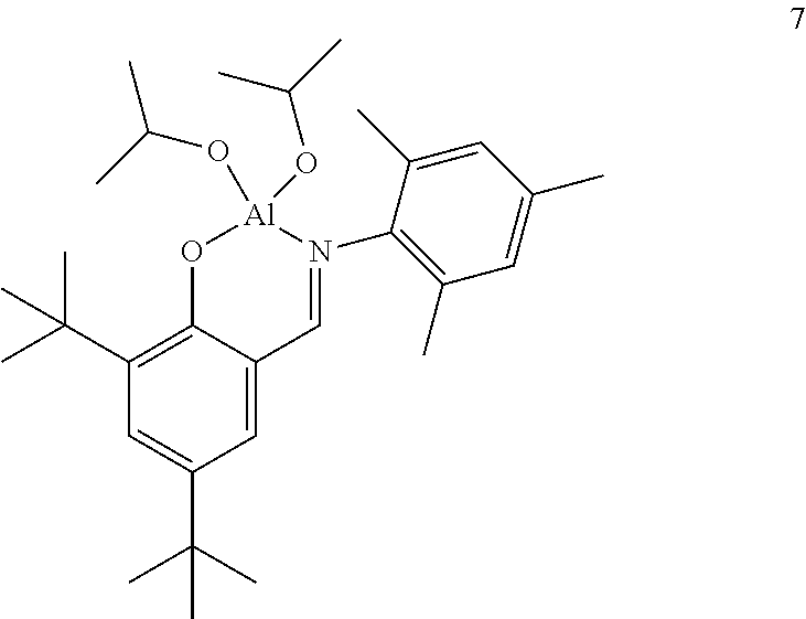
CC(C1=C2C(=CC(C(C)(C)C)=C1)C=N(C1=C(C)C=C(C)C=C1C)[Al](OC(C)C)(OC(C)C)O2)(C)C
